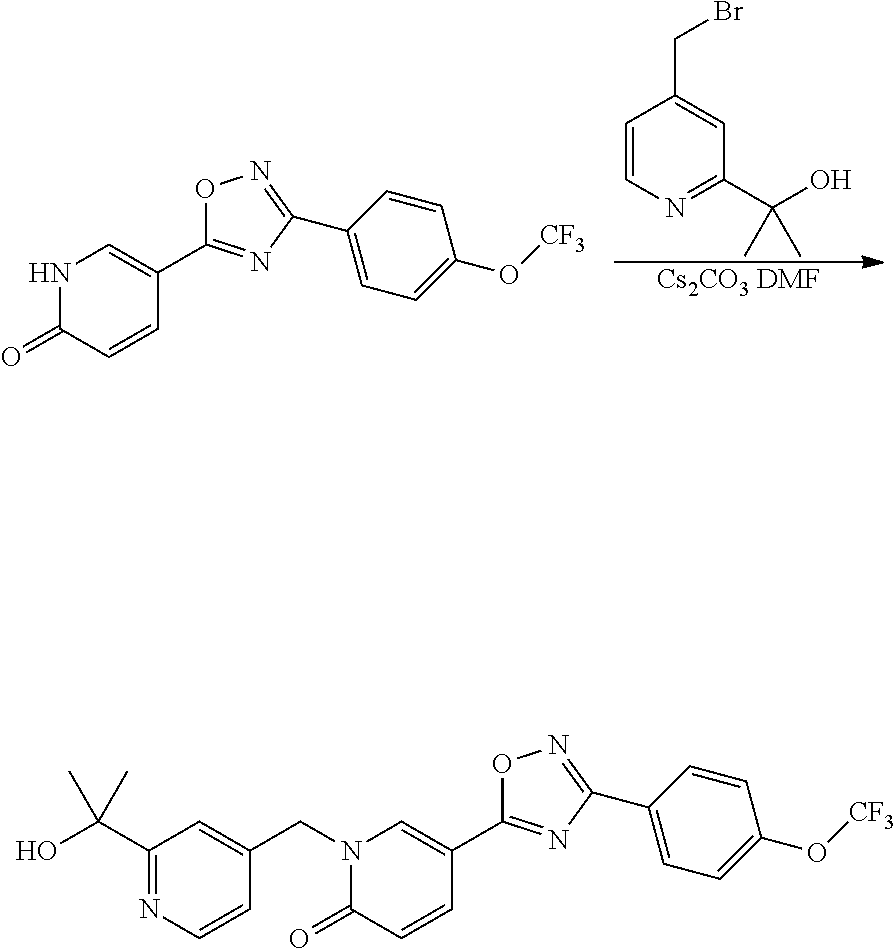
N1C(=O)C=CC(C2=NC(C3=CC=C(O[CF3])C=C3)=NO2)=C1.C1=CN=C(C(O)(C)C)C=C1CBr.[Cs2CO3 DMF].N1(CC2=CC(C(O)(C)C)=NC=C2)C(=O)C=CC(C2=NC(C3=CC=C(O[CF3])C=C3)=NO2)=C1
